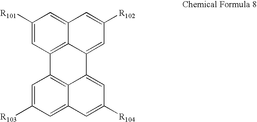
C1([R101])=CC2=C3C(=C1)C=C([R102])C=C3C1=CC([R104])=CC3=CC([R103])=CC2=C31
